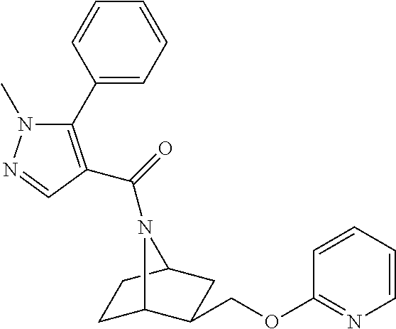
C1C2C(COC3=NC=CC=C3)CC(C1)N2C(=O)C1=C(C2=CC=CC=C2)N(C)N=C1
